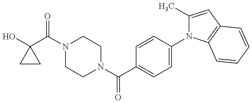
OC1(C(N2CCN(C(=O)C3=CC=C(N4C(C)=CC5=C4C=CC=C5)C=C3)CC2)=O)CC1
